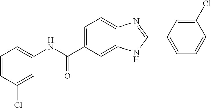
C1(NC(C2=CC=C3C(=C2)NC(C2=CC=CC(Cl)=C2)=N3)=O)=CC=CC(Cl)=C1
